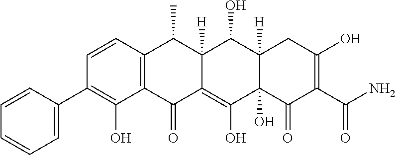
C1=CC2=C(C(O)=C1C1=CC=CC=C1)C(=O)C1=C(O)C3(O)C([H])(C(O)C1([H])C2C)CC(O)=C(C(N)=O)C3=O
